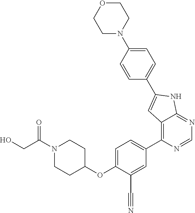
N1(C(CO)=O)CCC(OC2=CC=C(C3=C4C(=NC=N3)NC(C3=CC=C(N5CCOCC5)C=C3)=C4)C=C2C#N)CC1
